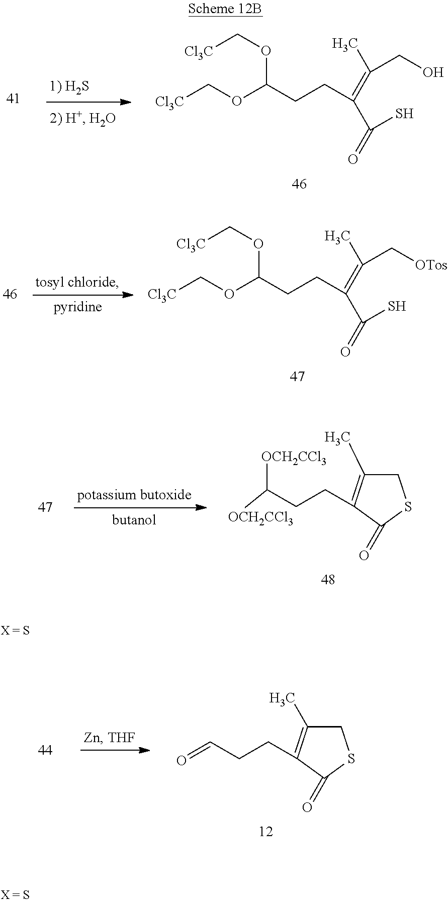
[Cl3C]COC(CCC(=C(C)CO)C(=O)S)OC[Cl3C].[Cl3C]COC(CCC(=C(C)C[OTos])C(=O)S)OC[Cl3C].O=CCCC1=C(C)CSC1=O.[OCH2CCl3]C(CCC1=C(C)CSC1=O)[OCH2CCl3]
